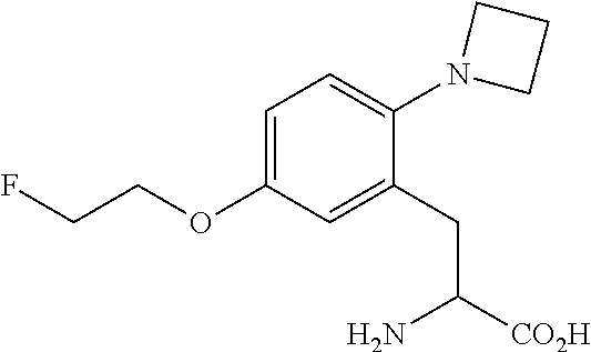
C1=C(OCCF)C=C(CC([CO2H])N)C(N2CCC2)=C1
